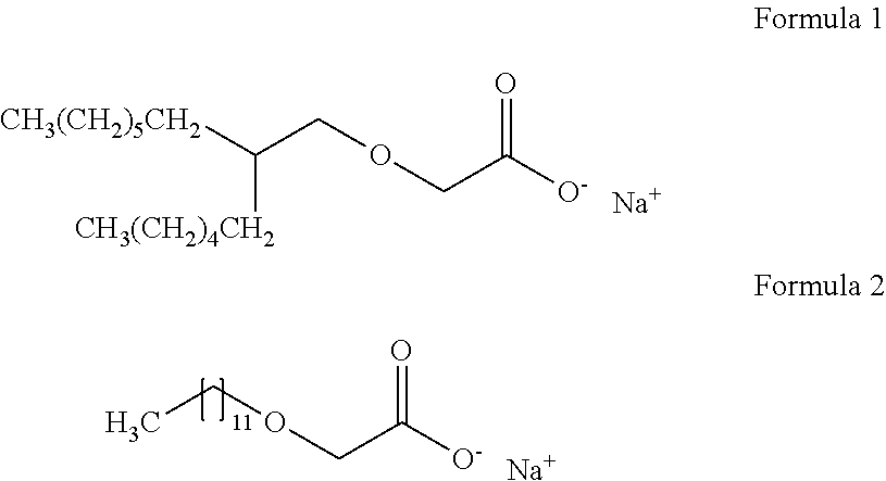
C(COCC([O-])=O)([CH3(CH2)5CH2])[CH3(CH2)4CH2].[Na].CCOCC([O-])=O.[Na]
